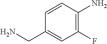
C1(F)=C(N)C=CC(CN)=C1
